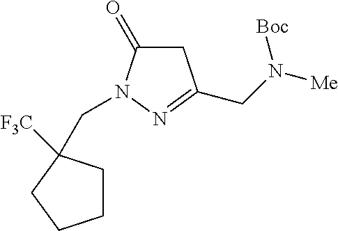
C1C(=O)N(CC2([F3C])CCCC2)N=C1CN([Me])[Boc]
